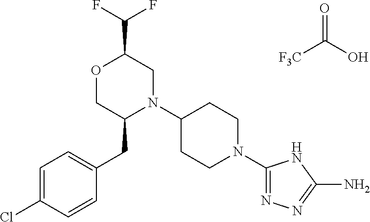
[F3C]C(O)=O.C(C1OCC(CC2=CC=C(Cl)C=C2)N(C2CCN(C3=NN=C(N)N3)CC2)C1)(F)F
